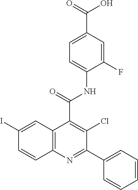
C1=C(C(=O)O)C=C(F)C(NC(C2=C(Cl)C(C3=CC=CC=C3)=NC3=C2C=C(I)C=C3)=O)=C1
